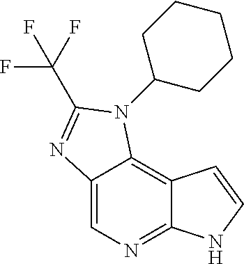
C12=NC=C3C(=C1C=CN2)N(C1CCCCC1)C(C(F)(F)F)=N3
